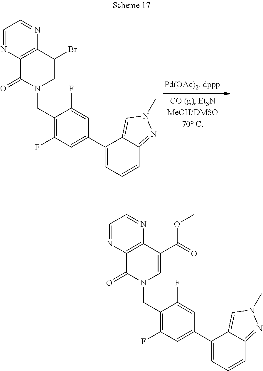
C1(Br)=CN(CC2=C(F)C=C(C3=CC=CC4=NN(C)C=C34)C=C2F)C(=O)C2=C1N=CC=N2.C1(C(=O)OC)=CN(CC2=C(F)C=C(C3=CC=CC4=NN(C)C=C34)C=C2F)C(=O)C2=C1N=CC=N2
